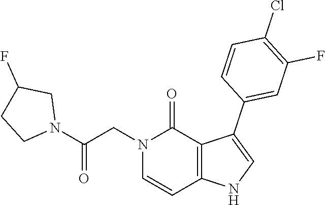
C1(Cl)=C(F)C=C(C2=CNC3=C2C(=O)N(CC(N2CCC(F)C2)=O)C=C3)C=C1
